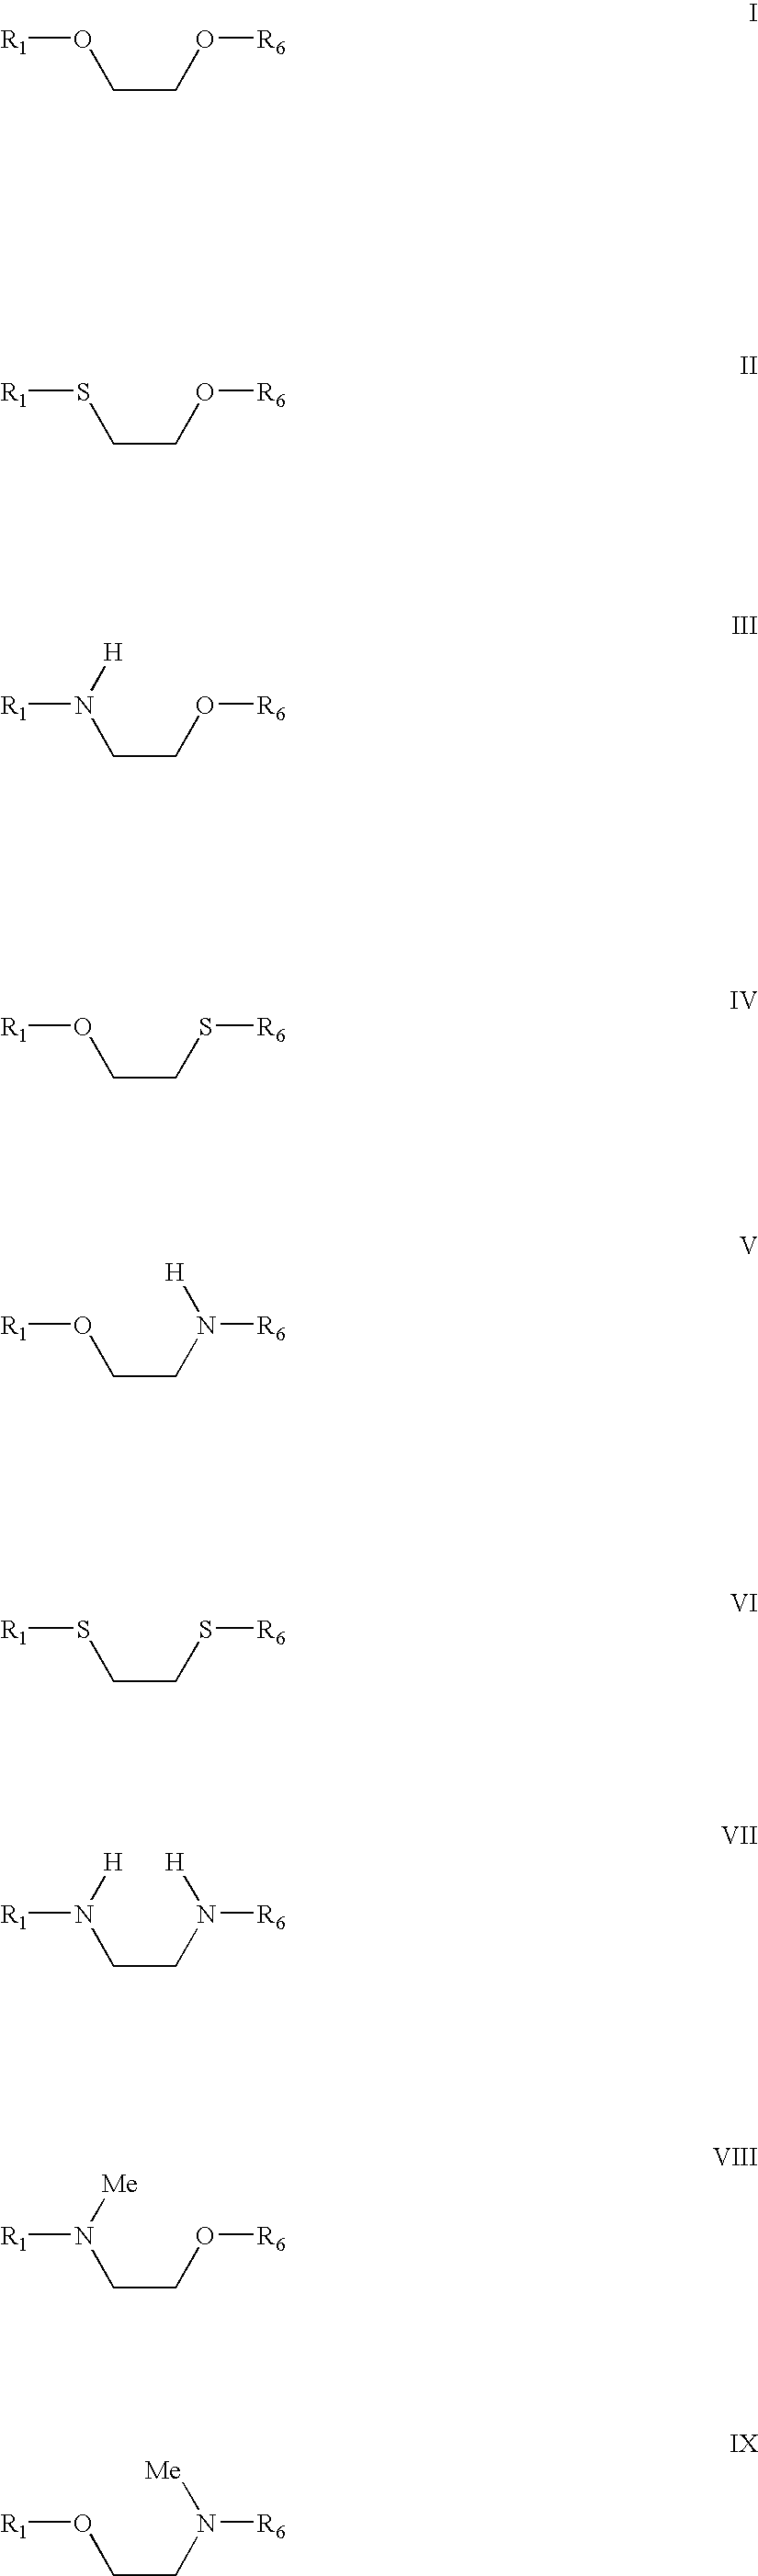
[R1]OCCO[R6].[R1]SCCO[R6].[R1]N(CCO[R6])[H].[R1]OCCS[R6].[R1]OCCN([R6])[H].[R1]SCCS[R6].[R1]N(CCN([R6])[H])[H].[R1]N(CCO[R6])[Me].[R1]OCCN([R6])[Me]
